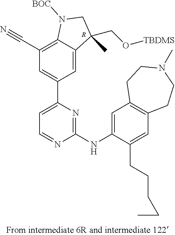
C1(C#N)=C2C(=CC(C3=CC=NC(NC4=CC5=C(C=C4CCCCC)CCN(C)CC5)=N3)=C1)C(CO[TBDMS])(C)CN2[BOC].[R]
